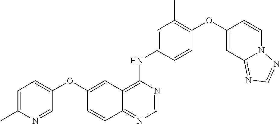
C1=NC(NC2=CC(C)=C(OC3=CC4=NC=NN4C=C3)C=C2)=C2C(=N1)C=CC(OC1=CC=C(C)N=C1)=C2
